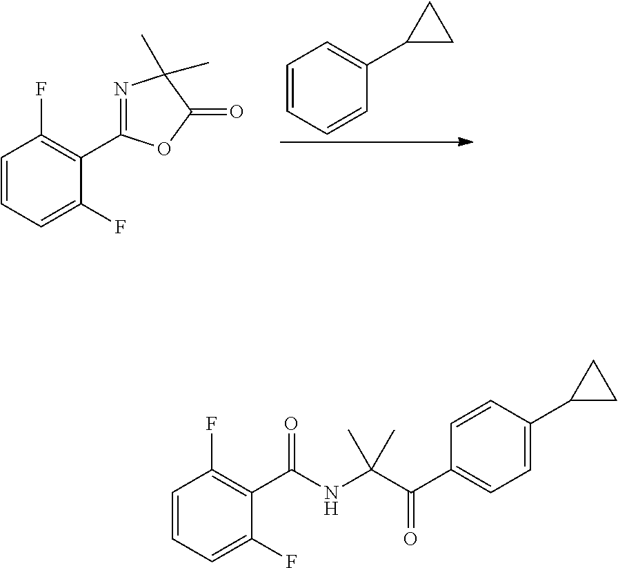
C1=CC=CC(C2CC2)=C1.C1=CC=C(F)C(C2=NC(C)(C)C(=O)O2)=C1F.C1=CC=C(F)C(C(=O)NC(C(=O)C2=CC=C(C3CC3)C=C2)(C)C)=C1F
